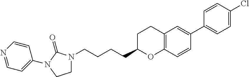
C1N(CCCCC2OC3=C(CC2)C=C(C2=CC=C(Cl)C=C2)C=C3)C(=O)N(C2=CC=NC=C2)C1
